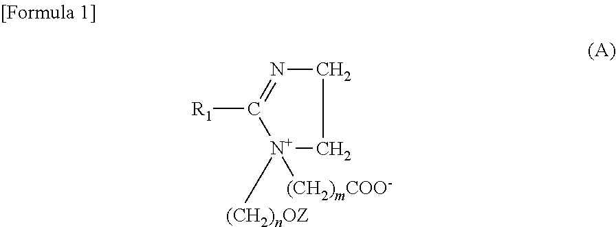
[N+]1([(CH2)nOZ])([(CH2)mCOO-])CCN=C1[R1]
